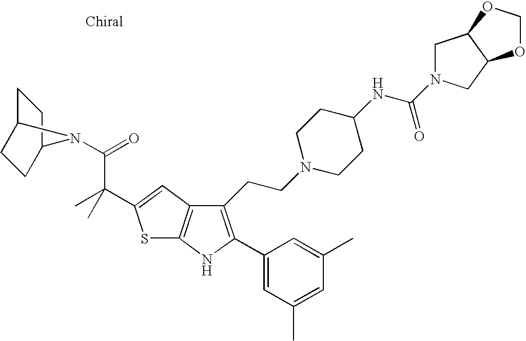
C1(CCN2CCC(NC(N3CC4C(C3)OCO4)=O)CC2)=C(C2=CC(C)=CC(C)=C2)NC2=C1C=C(C(C)(C(=O)N1C3CCC1CC3)C)S2
